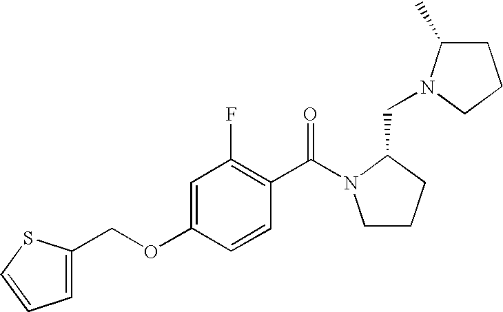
C1CCC(CN2C(C)CCC2)N1C(C1=C(F)C=C(OCC2=CC=CS2)C=C1)=O
